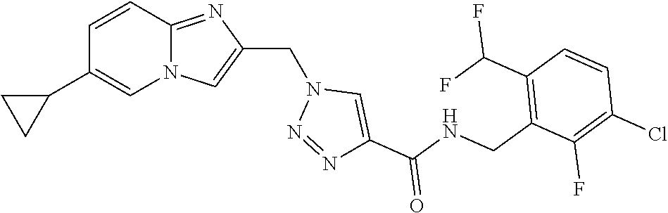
N12C(=NC(CN3N=NC(C(NCC4=C(C(F)F)C=CC(Cl)=C4F)=O)=C3)=C1)C=CC(C1CC1)=C2
